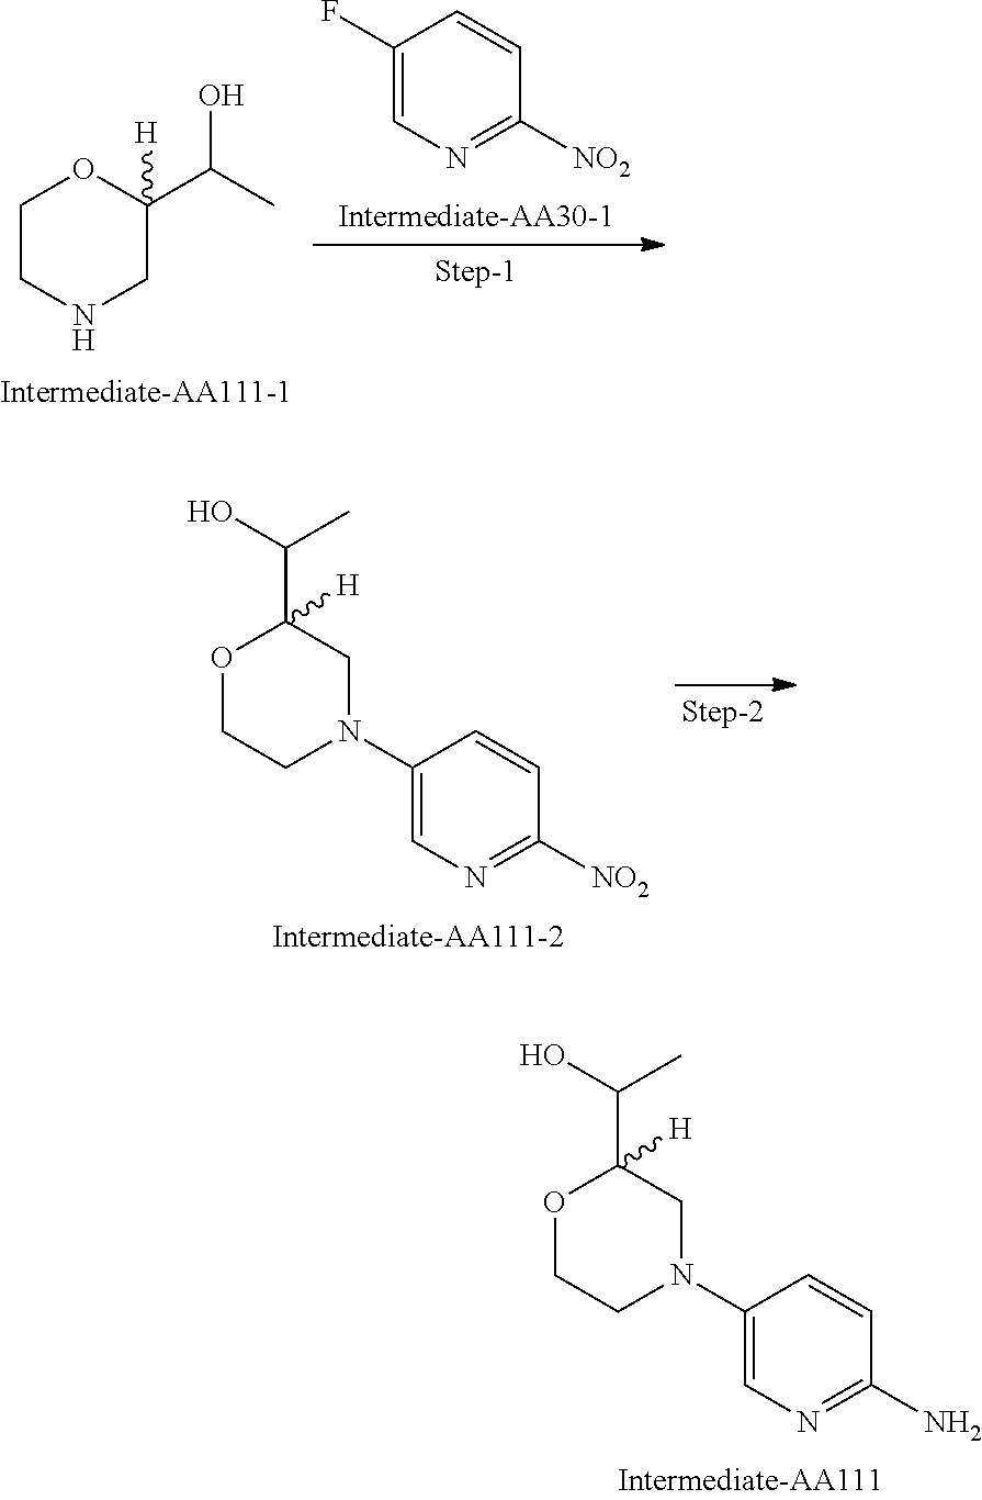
FC1=CN=C([NO2])C=C1.C1CNCC(C(C)O)([H])O1.O1CCN(C2=CN=C([NO2])C=C2)CC1(C(O)C)[H].O1CCN(C2=CN=C(N)C=C2)CC1(C(O)C)[H]
